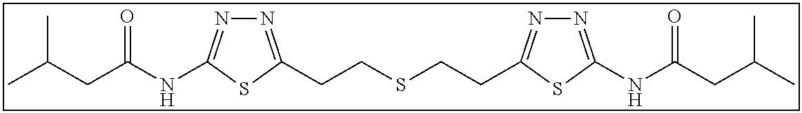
N1=C(CCSCCC2=NN=C(NC(CC(C)C)=O)S2)SC(NC(CC(C)C)=O)=N1
